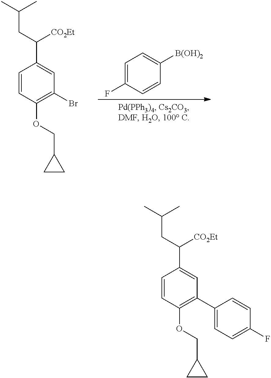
C1=CC(OCC2CC2)=C(Br)C=C1C(CC(C)C)[CO2Et].C1=C(F)C=CC([B(OH)2])=C1.C1=CC(OCC2CC2)=C(C2=CC=C(F)C=C2)C=C1C(CC(C)C)[CO2Et]
